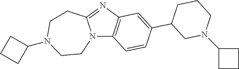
C12=C(C=CC(C3CN(C4CCC4)CCC3)=C1)N1C(=N2)CCN(C2CCC2)CC1
